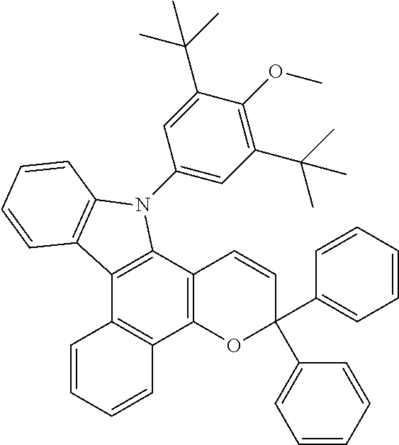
C12=C(C3=C(C4=C1C=CC=C4)OC(C1=CC=CC=C1)(C1=CC=CC=C1)C=C3)N(C1=CC(C(C)(C)C)=C(OC)C(C(C)(C)C)=C1)C1=C2C=CC=C1
